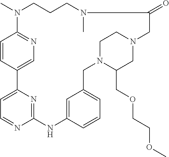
C1=CC2=CN=C1N(C)CCCN(C)C(=O)CN1CC(COCCOC)N(CC3=CC=CC(=C3)NC3=NC2=CC=N3)CC1
